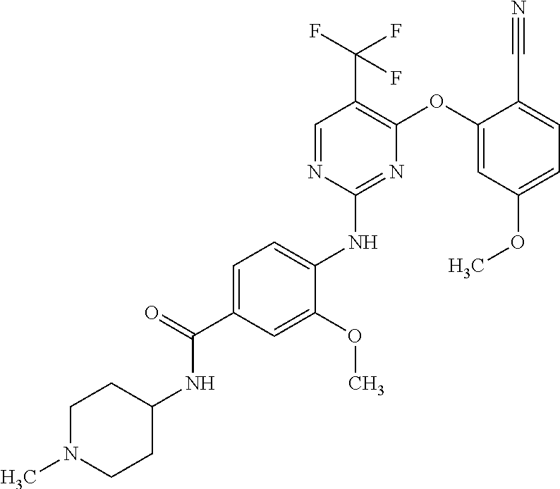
C1=C(C(=O)NC2CCN(C)CC2)C=C(OC)C(NC2=NC(OC3=CC(OC)=CC=C3C#N)=C(C(F)(F)F)C=N2)=C1
